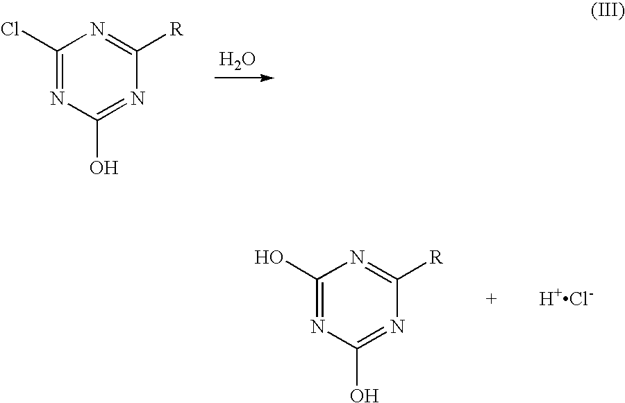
C1(Cl)=NC(O)=NC([R])=N1.O.C1(O)=NC(O)=NC([R])=N1.[H+Cl-]
